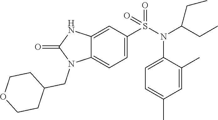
C1=C2C(=CC=C1S(N(C1=CC=C(C)C=C1C)C(CC)CC)(=O)=O)N(CC1CCOCC1)C(=O)N2
